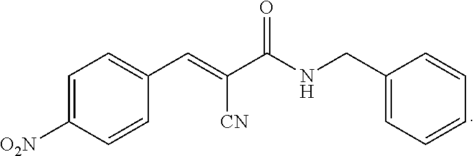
C1=C([O2N])C=CC(C=C(C(NCC2=CC=CC=C2)=O)[CN])=C1
